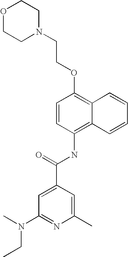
O1CCN(CCOC2=C3C(=C(NC(C4=CC(N(C)CC)=NC(C)=C4)=O)C=C2)C=CC=C3)CC1
